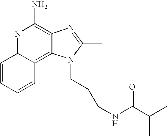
N1=C2C(=C3C(=C1N)N=C(C)N3CCCNC(C(C)C)=O)C=CC=C2
